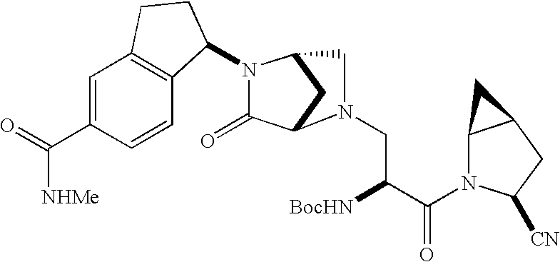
C1(=O)C2CC(CN2CC([BocHN])C(=O)N2C3C(CC2[CN])C3)N1C1C2=C(C=C(C(=O)[NHMe])C=C2)CC1
